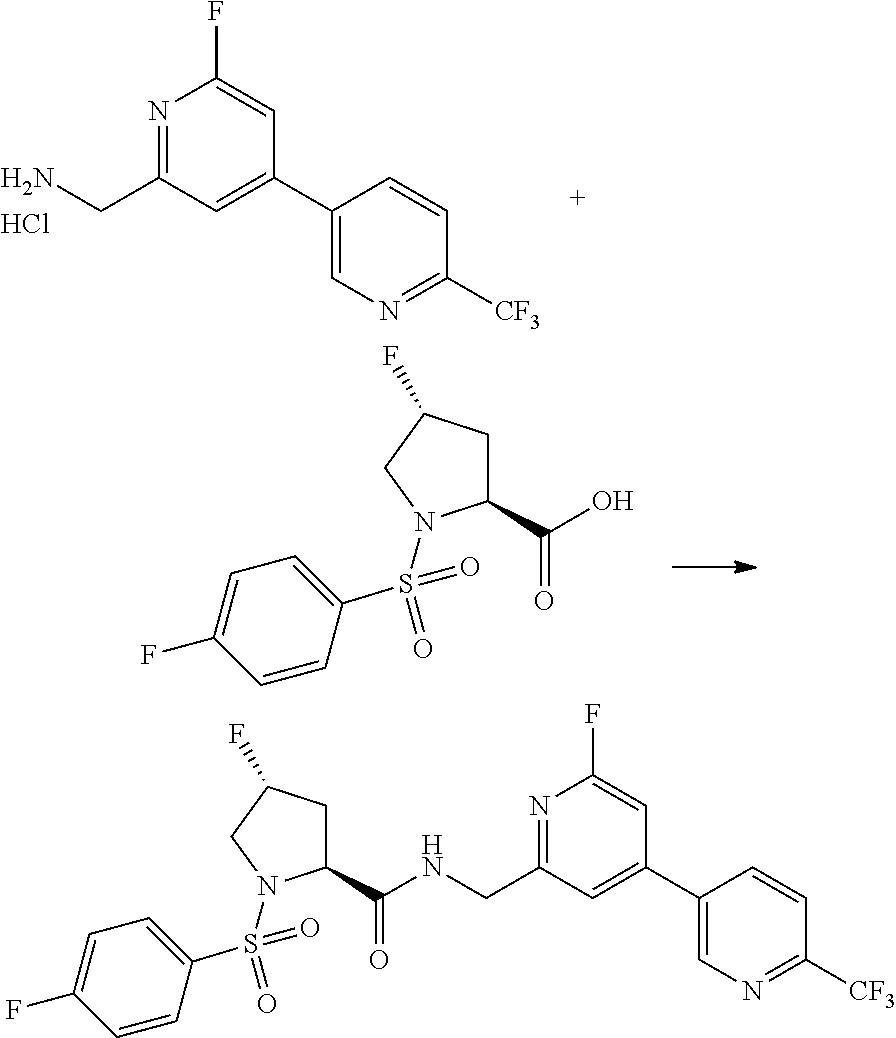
NCC1=NC(F)=CC(C2=CN=C([CF3])C=C2)=C1.Cl.C1(C(O)=O)CC(F)CN1S(C1=CC=C(F)C=C1)(=O)=O.C1(C(NCC2=NC(F)=CC(C3=CN=C([CF3])C=C3)=C2)=O)CC(F)CN1S(C1=CC=C(F)C=C1)(=O)=O
